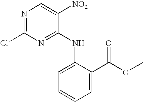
ClC1=NC=C([NO2])C(NC2=CC=CC=C2C(OC)=O)=N1
